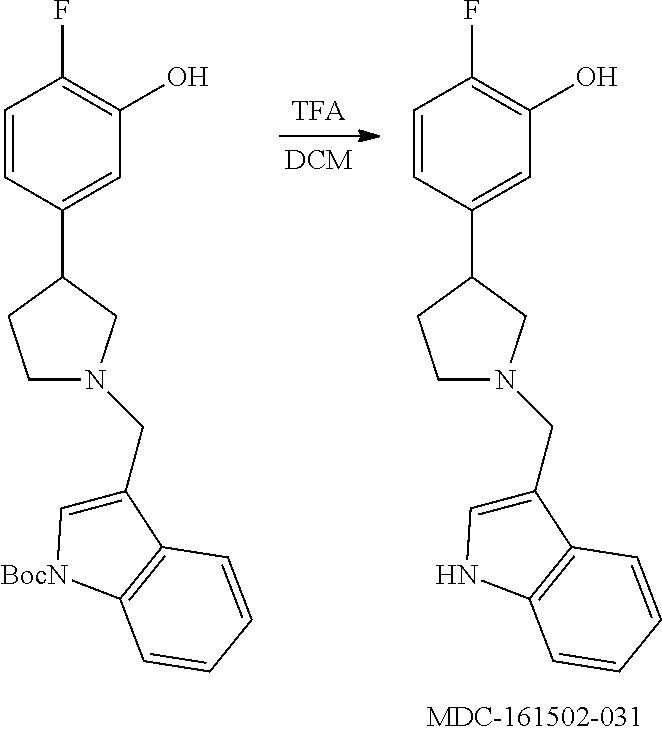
C1=CC(C2CCN(CC3=CNC4=C3C=CC=C4)C2)=CC(O)=C1F.C1=CC(C2CCN(CC3=C[BocN]C4=C3C=CC=C4)C2)=CC(O)=C1F
